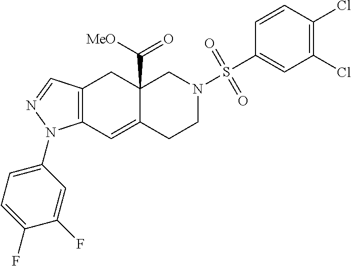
C12=C(C=NN1C1=CC=C(F)C(F)=C1)CC1(C([MeO])=O)C(=C2)CCN(S(C2=CC(Cl)=C(Cl)C=C2)(=O)=O)C1
